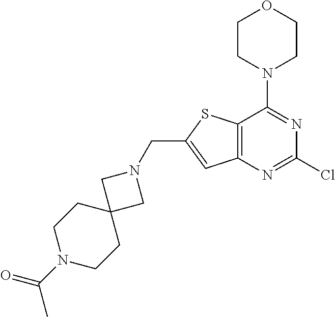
C1CN(C2=NC(Cl)=NC3=C2SC(CN2CC4(C2)CCN(C(C)=O)CC4)=C3)CCO1
